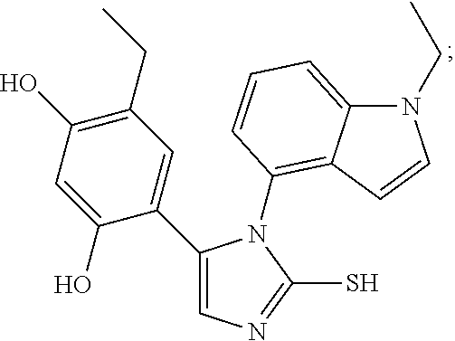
C1(C2=CN=C(S)N2C2=C3C(=CC=C2)N(CC)C=C3)=CC(CC)=C(O)C=C1O
